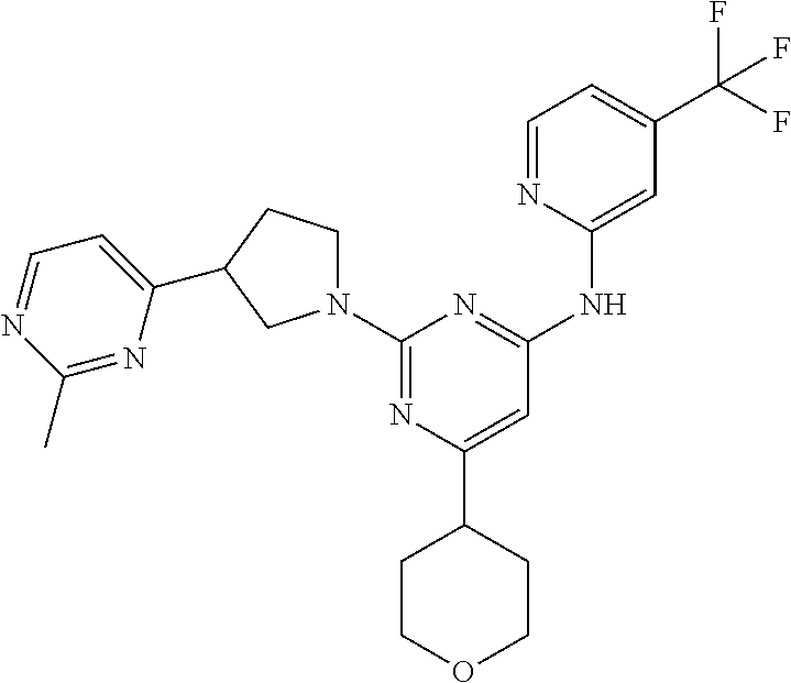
C1(C2CCOCC2)=CC(NC2=CC(C(F)(F)F)=CC=N2)=NC(N2CCC(C3=CC=NC(C)=N3)C2)=N1
